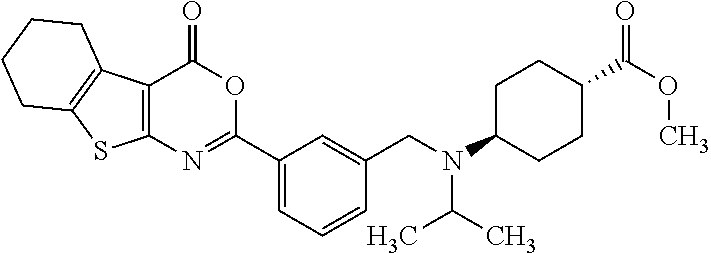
C1(C2=CC=CC(CN(C3CCC(C(OC)=O)CC3)C(C)C)=C2)=NC2=C(C(=O)O1)C1=C(S2)CCCC1
